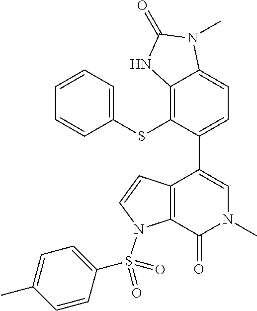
C1(SC2=C3C(=CC=C2C2=CN(C)C(=O)C4=C2C=CN4S(=O)(C2=CC=C(C)C=C2)=O)N(C)C(=O)N3)=CC=CC=C1
